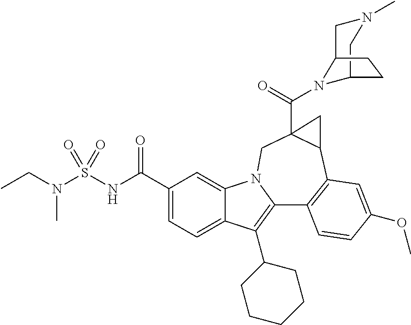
C1(C(NS(=O)(=O)N(CC)C)=O)=CC=C2C(=C1)N1C(=C2C2CCCCC2)C2=C(C3C(C(=O)N4C5CN(C)CC4CC5)(C1)C3)C=C(OC)C=C2
